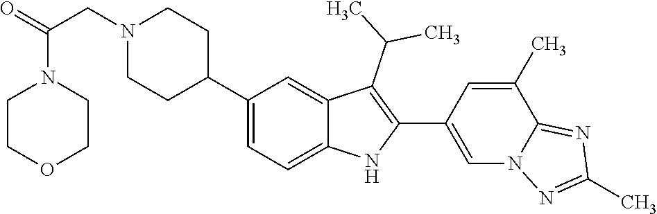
C1(C2CCN(CC(N3CCOCC3)=O)CC2)=CC=C2C(=C1)C(C(C)C)=C(C1=CN3C(=NC(C)=N3)C(C)=C1)N2
